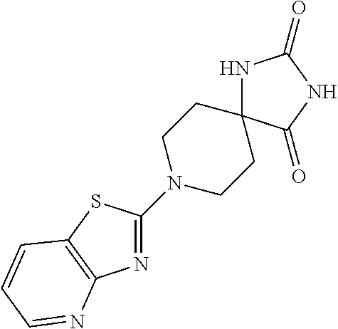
C1(N2CCC3(CC2)NC(=O)NC3=O)=NC2=C(S1)C=CC=N2
